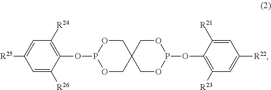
C1([R24])=C(OP2OCC3(CO2)COP(OC2=C([R23])C=C([R22])C=C2[R21])OC3)C([R26])=CC([R25])=C1
